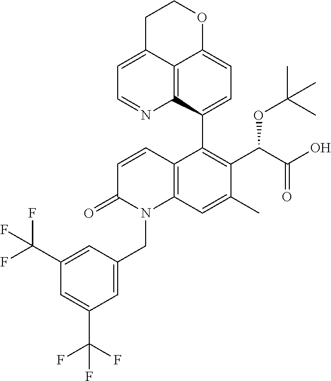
C12=C3C(C4=C(C(C(O)=O)OC(C)(C)C)C(C)=CC5=C4C=CC(=O)N5CC4=CC(C(F)(F)F)=CC(C(F)(F)F)=C4)=CC=C1OCCC2=CC=N3
